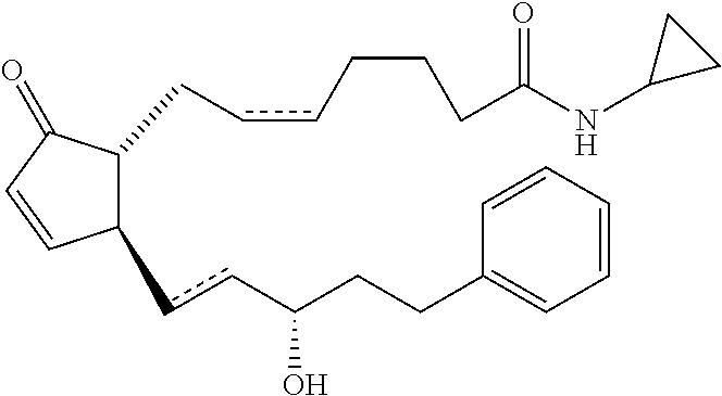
C1(ccC(CCC2=CC=CC=C2)O)C(CccCCCC(NC2CC2)=O)C(=O)C=C1
